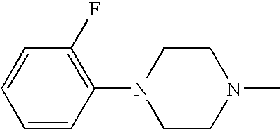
C1=CC(F)=C(N2CCN(C)CC2)C=C1
